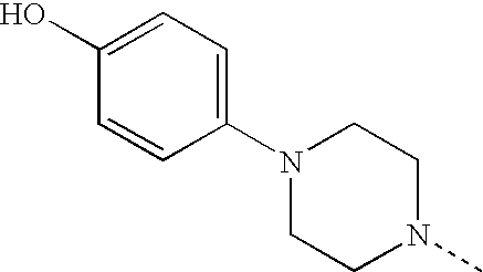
N1(C2=CC=C(O)C=C2)CCN(C)CC1
